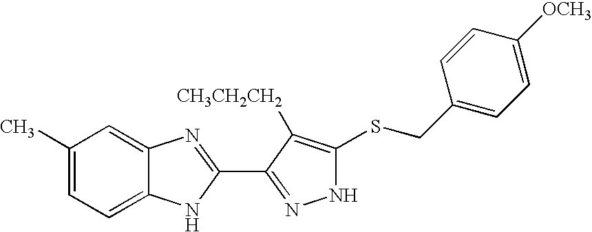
C1(C)=CC=C2C(=C1)N=C(C1=NNC(SCC3=CC=C([OCH3])C=C3)=C1[CH3CH2CH2])N2
